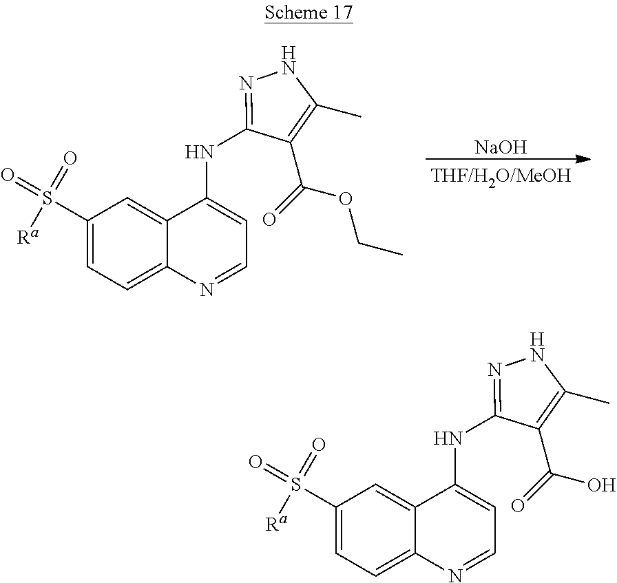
[NaOH].C1(C)=C(C(=O)OCC)C(NC2=CC=NC3=CC=C(S([Ra])(=O)=O)C=C32)=NN1.C1(C)=C(C(O)=O)C(NC2=CC=NC3=CC=C(S([Ra])(=O)=O)C=C32)=NN1
